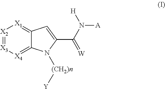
[X2]1=[X3][X4]=C2C(=[X1]1)C=C(C(N([A])[H])=[W])N2[(CH2)n][Y]
